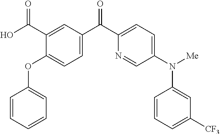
C1=CC=CC=C1OC1=CC=C(C(C2=CC=C(N([Me])C3=CC([CF3])=CC=C3)C=N2)=O)C=C1C(O)=O
